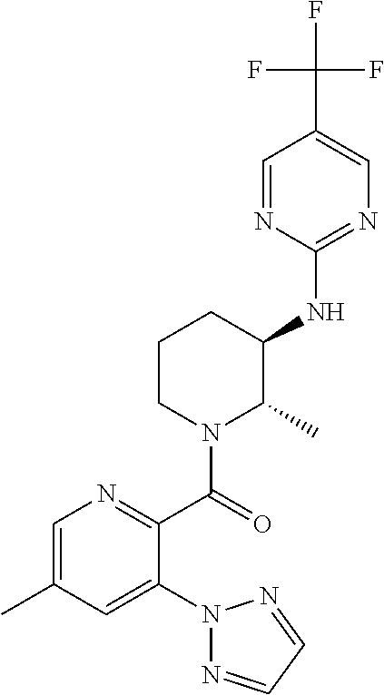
C1=C(C)C=C(N2N=CC=N2)C(C(=O)N2C(C)C(NC3=NC=C(C(F)(F)F)C=N3)CCC2)=N1
